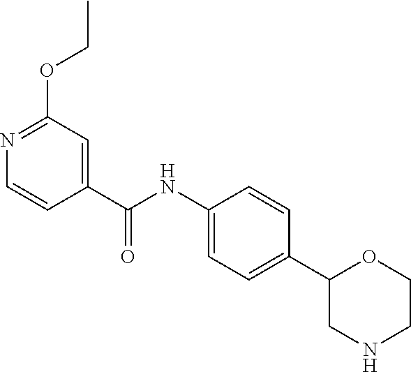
N1=C(OCC)C=C(C(NC2=CC=C(C3CNCCO3)C=C2)=O)C=C1
